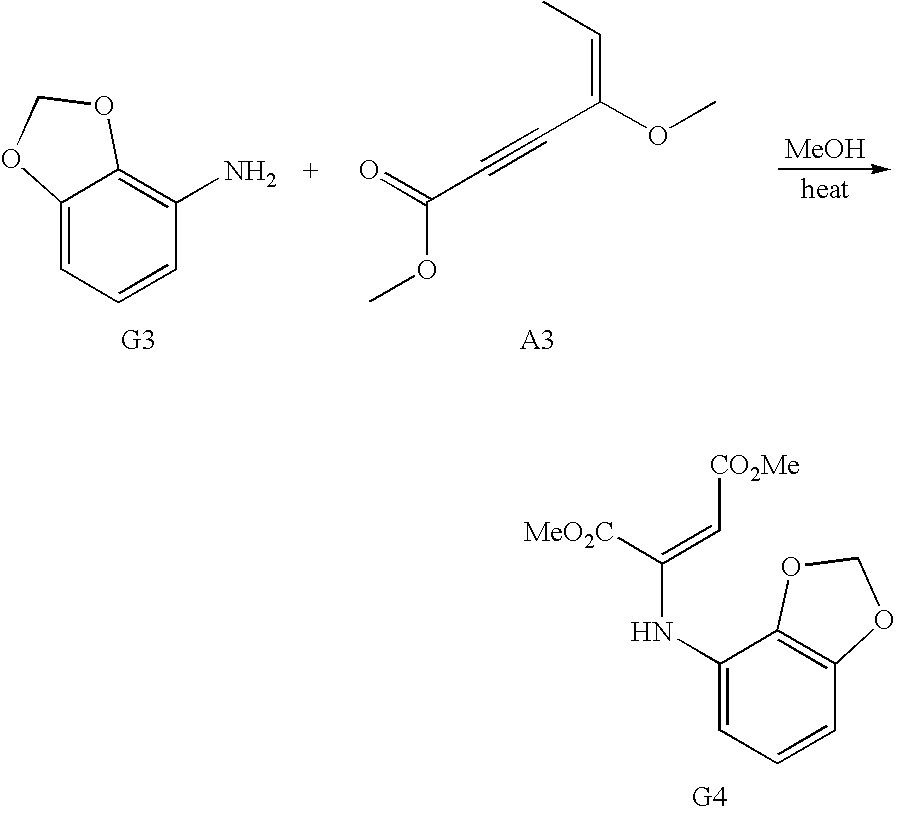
C12=CC=CC(N)=C1OCO2.COC(=O)C#CC(OC)=CC.[MeOH].C1(NC(=C[CO2Me])[MeO2C])=CC=CC2=C1OCO2
